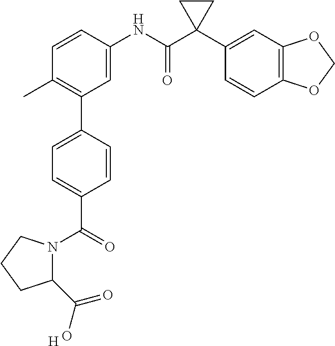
C1=C(NC(C2(C3=CC4=C(C=C3)OCO4)CC2)=O)C=CC(C)=C1C1=CC=C(C(=O)N2C(C(=O)O)CCC2)C=C1.[H]
